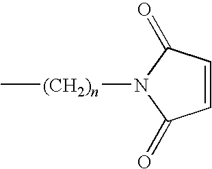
C1=CC(=O)N([(CH2)n]C)C1=O
